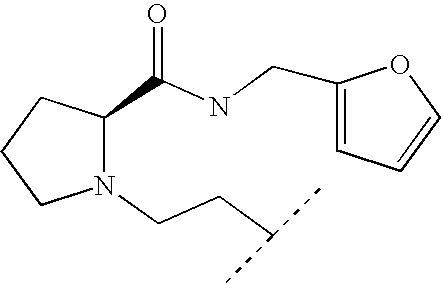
N1(CCC(C)C)C(C(NCC2=CC=CO2)=O)CCC1
